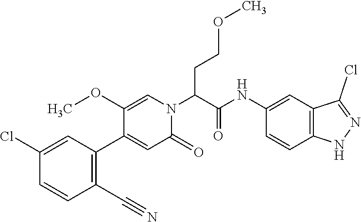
C1(NC(=O)C(N2C(=O)C=C(C3=C(C#N)C=CC(Cl)=C3)C(OC)=C2)CCOC)=CC2=C(C=C1)NN=C2Cl
